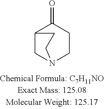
C12CN(CCC1=O)CC2
